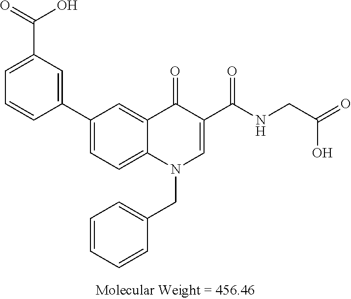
C1=C(C2=CC(C(O)=O)=CC=C2)C=C2C(=C1)N(CC1=CC=CC=C1)C=C(C(NCC(O)=O)=O)C2=O
